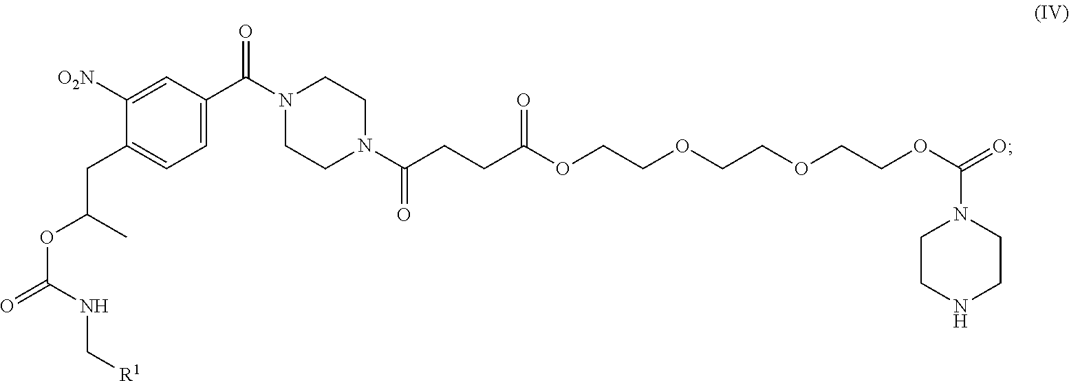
C1=C(C(N2CCN(C(CCC(OCCOCCOCCOC(=O)N3CCNCC3)=O)=O)CC2)=O)C=C([O2N])C(CC(OC(=O)NC[R1])C)=C1
